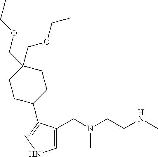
C1=C(CN(CCNC)C)C(C2CCC(COCC)(COCC)CC2)=NN1
